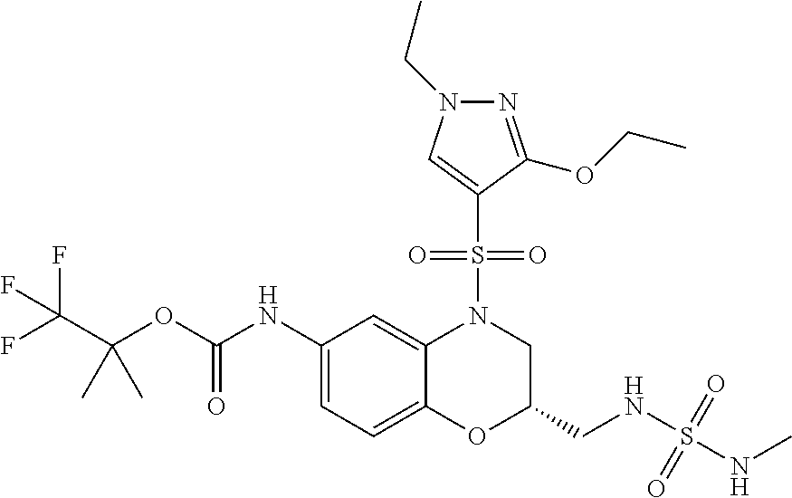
C1(NC(OC(C(F)(F)F)(C)C)=O)=CC=C2C(=C1)N(S(C1=CN(CC)N=C1OCC)(=O)=O)CC(CNS(=O)(NC)=O)O2
